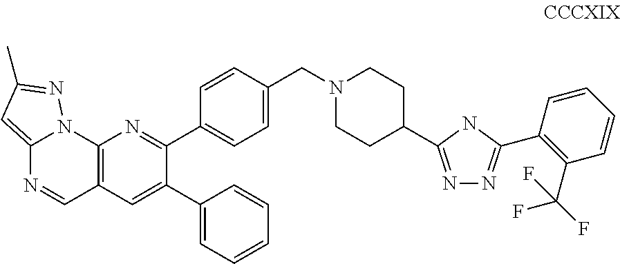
N1=C(C2CCN(CC3=CC=C(C4=NC5=C(C=C4C4=CC=CC=C4)C=NC4=CC(C)=NN54)C=C3)CC2)NC(C2=C(C(F)(F)F)C=CC=C2)=N1
